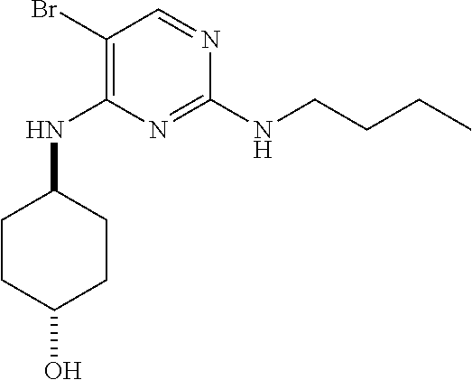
C1(Br)=C(NC2CCC(O)CC2)N=C(NCCCC)N=C1
